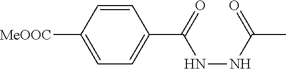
[MeOOC]C1=CC=C(C(NNC(=O)C)=O)C=C1
